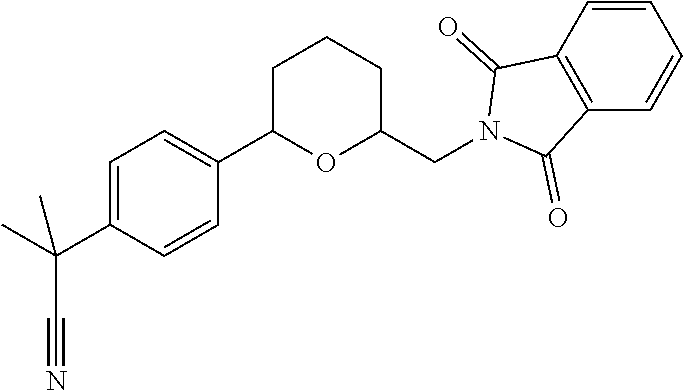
C1=C(C(C)(C#N)C)C=CC(C2OC(CN3C(=O)C4=C(C3=O)C=CC=C4)CCC2)=C1
